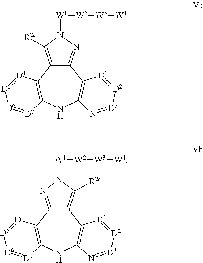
C12=NN([W1][W2][W3][W4])C([R2c])=C1C1=C(NC3=C2[D1]=[D2][D3]=N3)[D7]=[D6][D5]=[D4]1.C12=C([R2c])N([W1][W2][W3][W4])N=C1C1=C(NC3=C2[D1]=[D2][D3]=N3)[D7]=[D6][D5]=[D4]1
